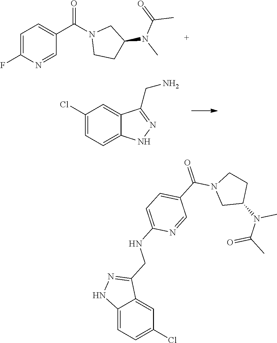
C1=C(F)N=CC(C(=O)N2CCC(N(C)C(=O)C)C2)=C1.C1(Cl)=CC=C2C(=C1)C(CN)=NN2.C12=CC=C(Cl)C=C1C(CNC1=CC=C(C(=O)N3CC(N(C(C)=O)C)CC3)C=N1)=NN2
